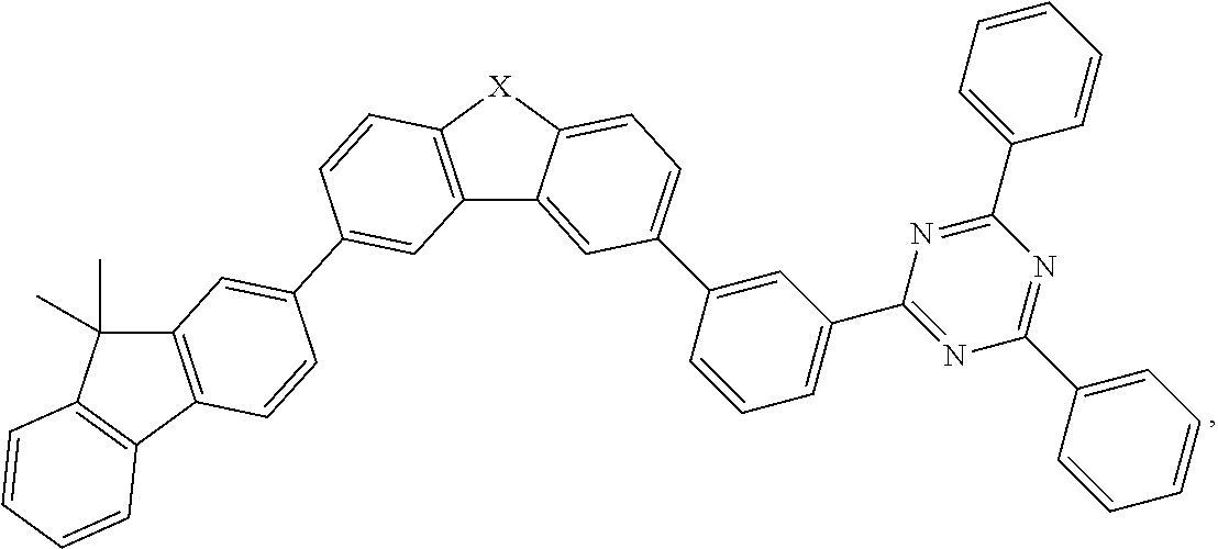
C12=C([X]C3=CC=C(C4=CC(C5=NC(C6=CC=CC=C6)=NC(C6=CC=CC=C6)=N5)=CC=C4)C=C13)C=CC(C1=CC3=C(C4=C(C3(C)C)C=CC=C4)C=C1)=C2
